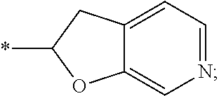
C12=CN=CC=C1CC(*)O2
